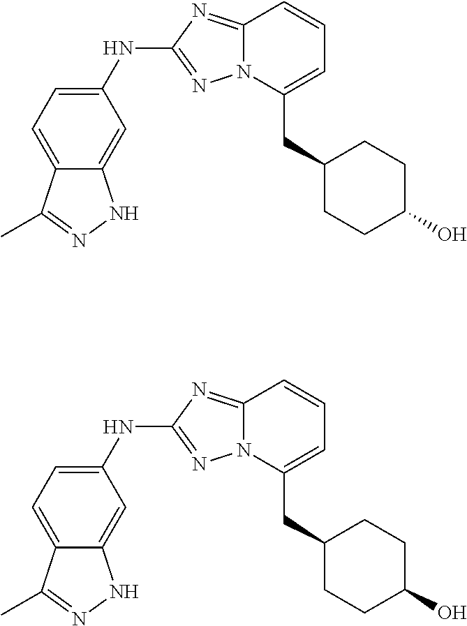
C12=CC=C(NC3=NN4C(=N3)C=CC=C4CC3CCC(O)CC3)C=C1NN=C2C.C12=CC=C(NC3=NN4C(=N3)C=CC=C4CC3CCC(O)CC3)C=C1NN=C2C
